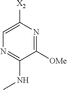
C1([OMe])=NC([X2])=CN=C1NC
